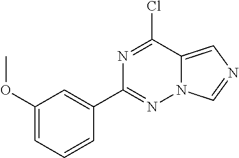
N1=C(Cl)C2=CN=CN2N=C1C1=CC(OC)=CC=C1
